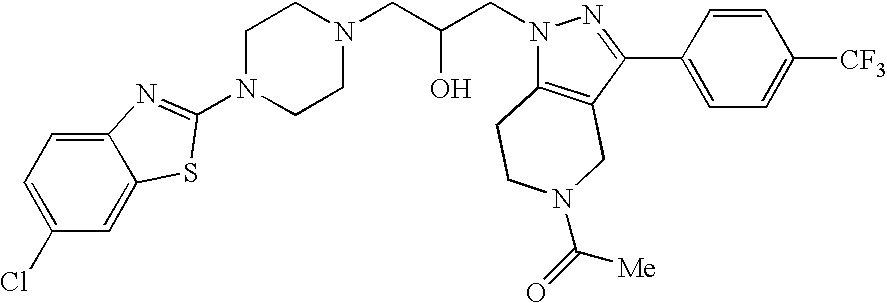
C1(Cl)=CC=C2C(=C1)SC(N1CCN(CC(CN3C4=C(C(C5=CC=C([CF3])C=C5)=N3)CN(C(=O)[Me])CC4)O)CC1)=N2
